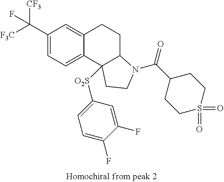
C1(C([CF3])([F3C])F)=CC=C2C(=C1)CCC1C2([O2S]C2=CC=C(F)C(F)=C2)CCN1C(=O)C1CCS(=O)(=O)CC1
